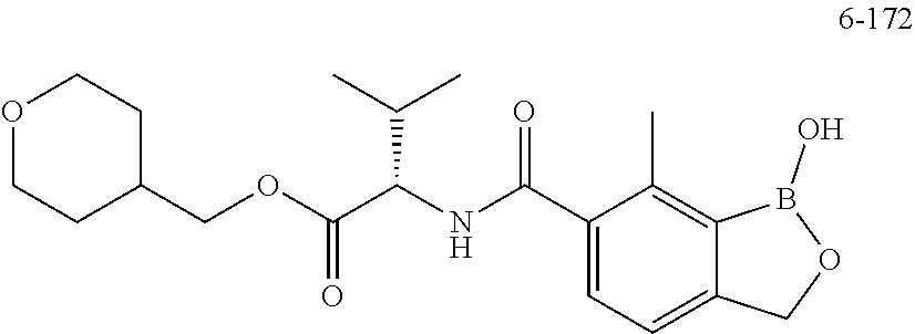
C1(C(NC(C(OCC2CCOCC2)=O)C(C)C)=O)=CC=C2C(=C1C)B(O)OC2
